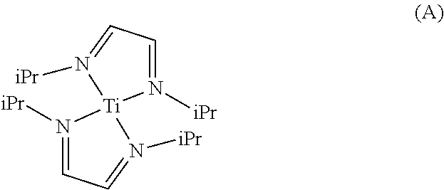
N1([iPr])=CC=N([iPr])[Ti]12N([iPr])=CC=N2[iPr]
